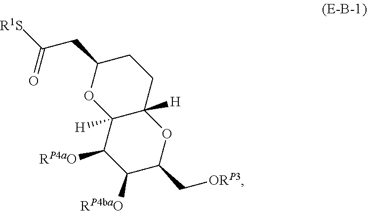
C1C(CC([R1S])=O)OC2([H])C([H])(C1)OC(C[ORP3])C([RP4baO])C2[RP4aO]
